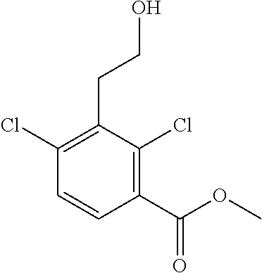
C1(Cl)=C(CCO)C(Cl)=C(C(=O)OC)C=C1
